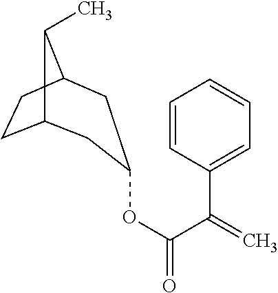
C12CCC(C1C)CC(OC(=O)C(=C)C1=CC=CC=C1)C2
